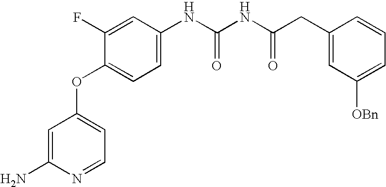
C1=C(N)N=CC=C1OC1=CC=C(NC(NC(CC2=CC([OBn])=CC=C2)=O)=O)C=C1F
